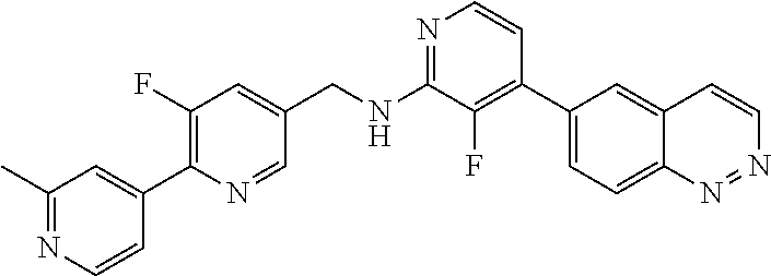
N1=C(NCC2=CC(F)=C(C3=CC(C)=NC=C3)N=C2)C(F)=C(C2=CC=C3C(=C2)C=CN=N3)C=C1
